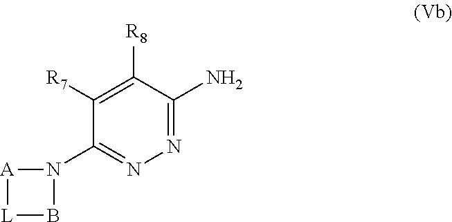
C1([R7])=C([R8])C(N)=NN=C1N1[A][L]B1
